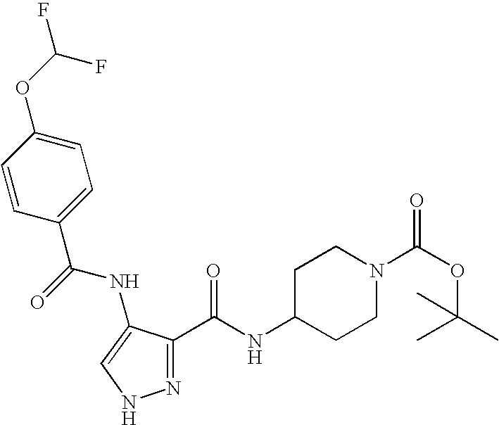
C1(C(NC2=CNN=C2C(=O)NC2CCN(C(=O)OC(C)(C)C)CC2)=O)=CC=C(OC(F)F)C=C1
